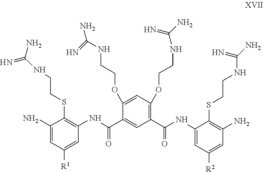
C1(N)=CC([R1])=CC(NC(=O)C2=CC(C(=O)NC3=CC([R2])=CC(N)=C3SCCNC(=N)N)=C(OCCNC(=N)N)C=C2OCCNC(=N)N)=C1SCCNC(N)=N
